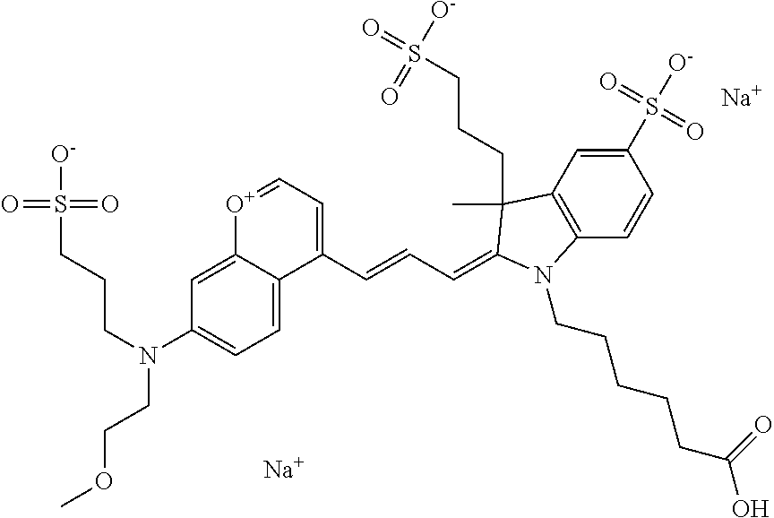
[Na].[Na].C1(S([O-])(=O)=O)=CC2=C(C=C1)N(CCCCCC(O)=O)C(=CC=CC1=CC=[O+]C3=CC(N(CCCS([O-])(=O)=O)CCOC)=CC=C13)C2(C)CCCS(=O)([O-])=O
